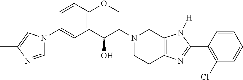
C12=C(C(O)C(N3CCC4=C(C3)N([H])C(C3=C(Cl)C=CC=C3)=N4)CO1)C=C(N1C=NC(C)=C1)C=C2
